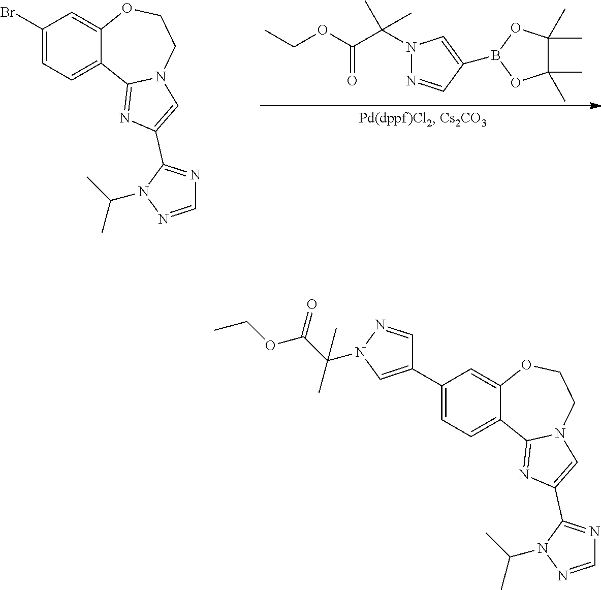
N1(C(C(=O)OCC)(C)C)N=CC(B2OC(C)(C)C(C)(C)O2)=C1.C1(Br)=CC=C2C(=C1)OCCN1C2=NC(C2=NC=NN2C(C)C)=C1.C1(C2=CN(C(C(=O)OCC)(C)C)N=C2)=CC=C2C(=C1)OCCN1C2=NC(C2=NC=NN2C(C)C)=C1
